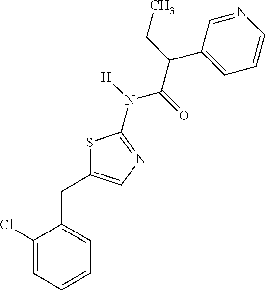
C1(Cl)=CC=CC=C1CC1=CN=C(N(C(C(CC)C2=CC=CN=C2)=O)[H])S1
